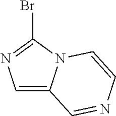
C1=C2N(C(Br)=N1)C=CN=C2
